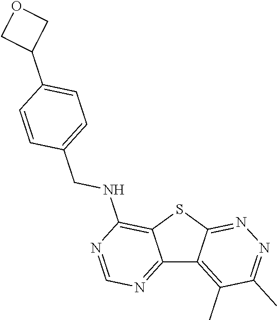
C12=NC=NC(NCC3=CC=C(C4COC4)C=C3)=C1SC1=NN=C(C)C(C)=C21
